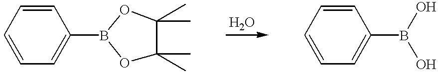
C1=CC=CC(B2OC(C)(C)C(C)(C)O2)=C1.C1=CC=C(B(O)O)C=C1
